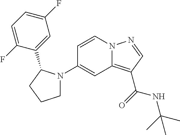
N12C(=C(C(=O)NC(C)(C)C)C=N1)C=C(N1CCCC1C1=CC(F)=CC=C1F)C=C2
